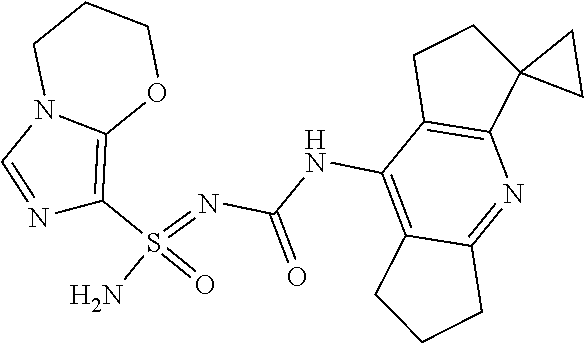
C(NC1=C2C(=NC3=C1CCC31CC1)CCC2)(N=S(N)(=O)C1=C2N(C=N1)CCCO2)=O
